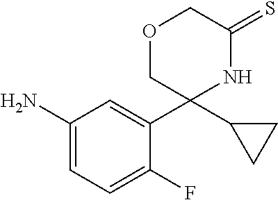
C1(N)=CC=C(F)C(C2(C3CC3)NC(=S)COC2)=C1
